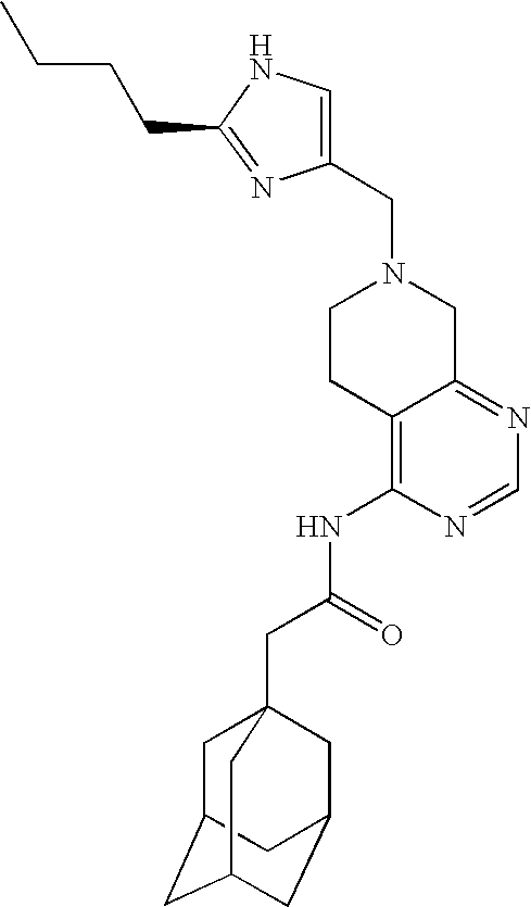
C1(CN2CCC3=C(NC(CC45CC6CC(CC(C4)C6)C5)=O)N=CN=C3C2)=CNC(CCCC)=N1
